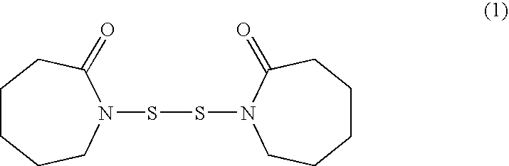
C1CCCN(SSN2CCCCCC2=O)C(=O)C1
